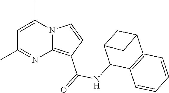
C1(C)=NC2=C(C(=O)NC3C4=C(C5CC3C5)C=CC=C4)C=CN2C(C)=C1
